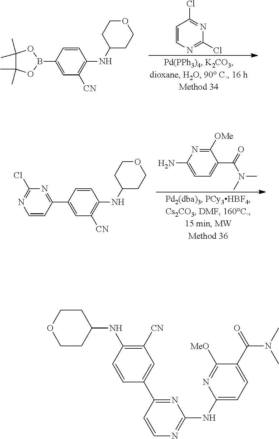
C1=CN=C(Cl)N=C1Cl.C1(B2OC(C)(C)C(C)(C)O2)=CC([CN])=C(NC2CCOCC2)C=C1.C1=CC(C2=CC([CN])=C(NC3CCOCC3)C=C2)=NC(Cl)=N1.C1=C(N)N=C([OMe])C(C(N(C)C)=O)=C1.C1CC(NC2=C([CN])C=C(C3=NC(NC4=CC=C(C(=O)N(C)C)C([MeO])=N4)=NC=C3)C=C2)CCO1
